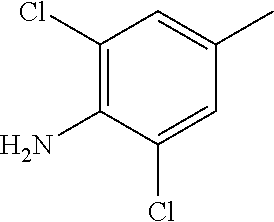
C1(Cl)=C(N)C(Cl)=CC(C)=C1
